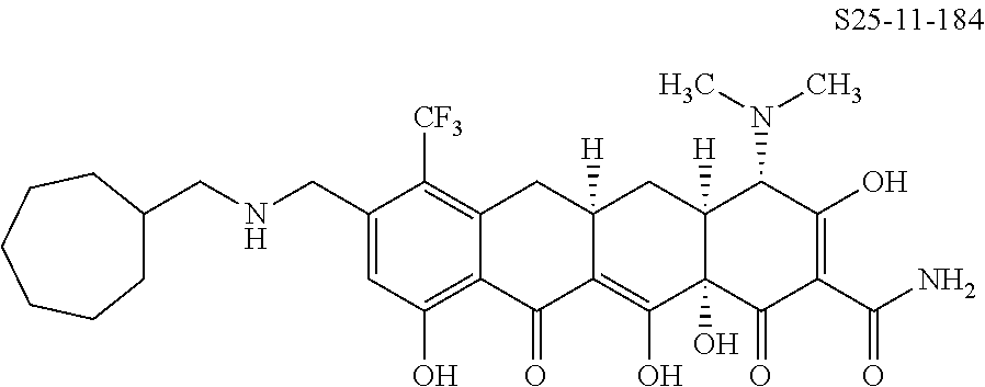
C1=C(CNCC2CCCCCC2)C([CF3])=C2C(=C1O)C(=O)C1=C(O)C3(O)C([H])(CC1([H])C2)C(N(C)C)C(O)=C(C(N)=O)C3=O
